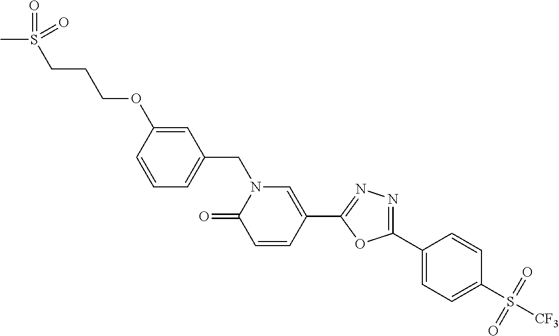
C1(C2=CC=C(S([CF3])(=O)=O)C=C2)=NN=C(C2=CN(CC3=CC=CC(OCCCS(C)(=O)=O)=C3)C(=O)C=C2)O1
